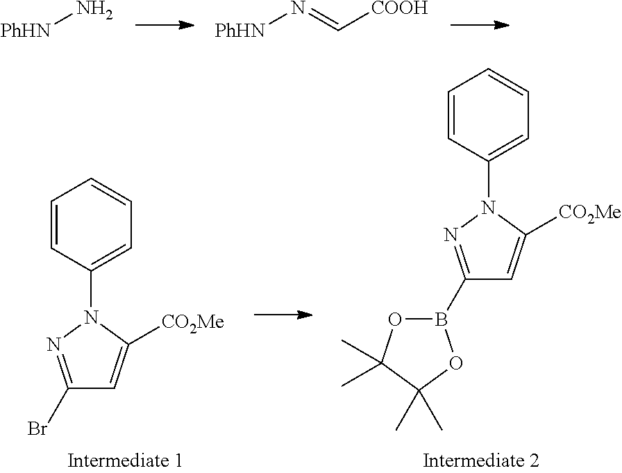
[PhHN]N.[PhHN]N=C[COOH].C1=CC(N2N=C(Br)C=C2[CO2Me])=CC=C1.C1=CC(N2N=C(B3OC(C)(C)C(C)(C)O3)C=C2[CO2Me])=CC=C1
